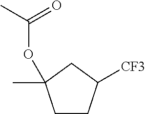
C1CC([CF3])CC1(C)OC(C)=O
